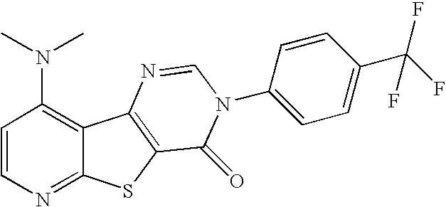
C1=CN=C2C(=C1N(C)C)C1=C(S2)C(=O)N(C2=CC=C(C(F)(F)F)C=C2)C=N1
